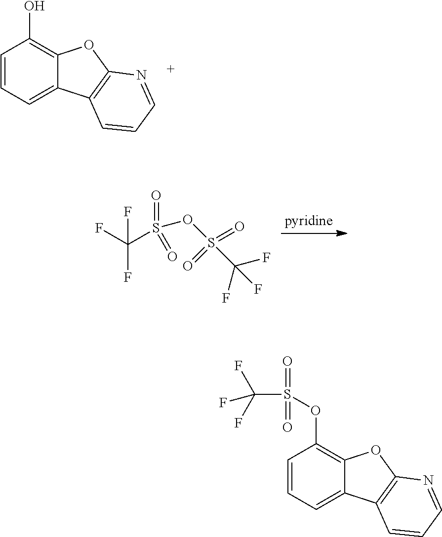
C1=CC=C2C(=C1O)OC1=C2C=CC=N1.FC(F)(S(OS(C(F)(F)F)(=O)=O)(=O)=O)F.C1=CC=C2C(=C1OS(C(F)(F)F)(=O)=O)OC1=C2C=CC=N1
